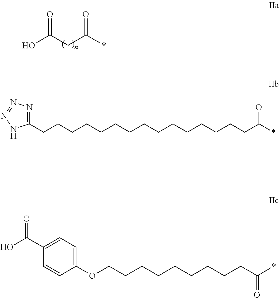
OC(CC(*)=O)=O.C(CCCCCCCCCCCCCC(*)=O)CC1=NN=NN1.C1(OCCCCCCCCCC(*)=O)=CC=C(C(O)=O)C=C1
